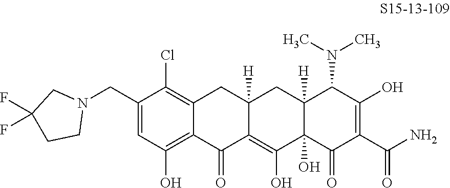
C12=C(Cl)C(CN3CC(F)(F)CC3)=CC(O)=C1C(=O)C1=C(O)C3(O)C([H])(CC1([H])C2)C(N(C)C)C(O)=C(C(N)=O)C3=O
